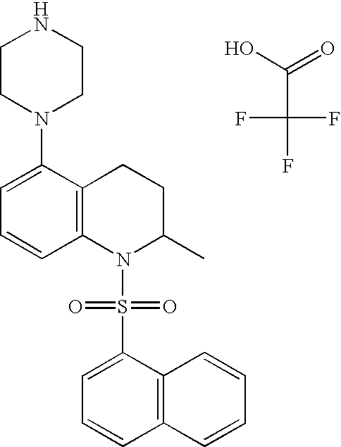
FC(C(O)=O)(F)F.C1=C(N2CCNCC2)C2=C(C=C1)N(S(C1=CC=CC3=C1C=CC=C3)(=O)=O)C(C)CC2
